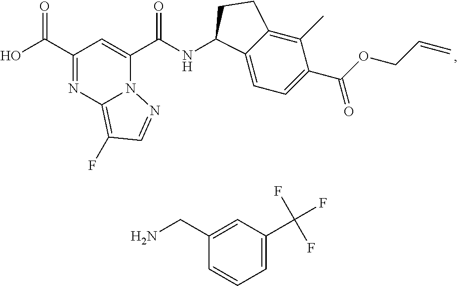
C(C1=NC2=C(F)C=NN2C(C(NC2C3=CC=C(C(OCC=C)=O)C(C)=C3CC2)=O)=C1)(=O)O.C1(CN)=CC(C(F)(F)F)=CC=C1
